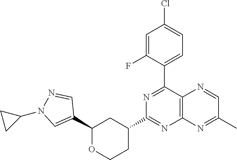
C1(C2=NC(C3CCOC(C4=CN(C5CC5)N=C4)C3)=NC3=C2N=CC(C)=N3)=CC=C(Cl)C=C1F
